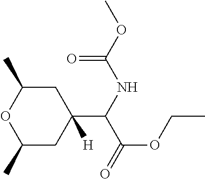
C1(C)CC(C(NC(=O)OC)C(=O)OCC)([H])CC(C)O1
